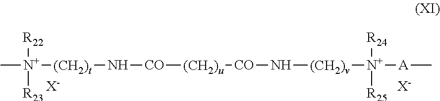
C[N+]([(CH2)t]N[CO][(CH2)u][CO]N[(CH2)v][N+]([A]C)([R24])[R25])([R22])[R23].[X-].[X-]
